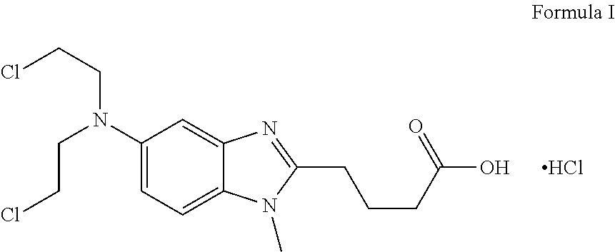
C12=CC(N(CCCl)CCCl)=CC=C1N(C)C(CCCC(O)=O)=N2.Cl
